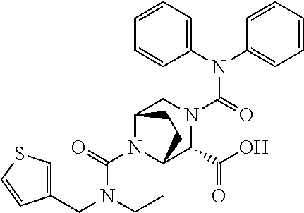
N(C(=O)N1CC2N(C(N(CC)CC3=CSC=C3)=O)C(C1C(O)=O)CC2)(C1=CC=CC=C1)C1=CC=CC=C1
